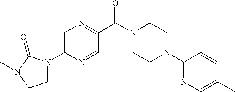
C1=C(N2CCN(C)C2=O)N=CC(C(N2CCN(C3=NC=C(C)C=C3C)CC2)=O)=N1
